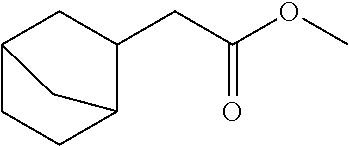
C12CCC(C(CC(OC)=O)C1)C2
